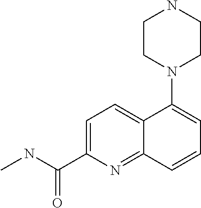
C1CN(C2=CC=CC3=NC(C(NC)=O)=CC=C23)CCN1
